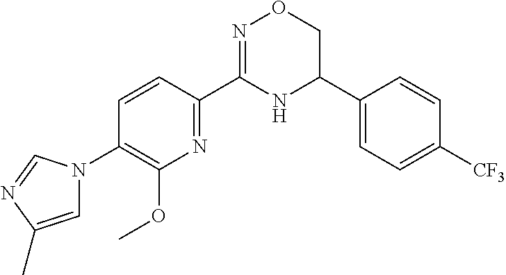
C1=CC(C2=NOCC(C3=CC=C([CF3])C=C3)N2)=NC(OC)=C1N1C=C(C)N=C1
